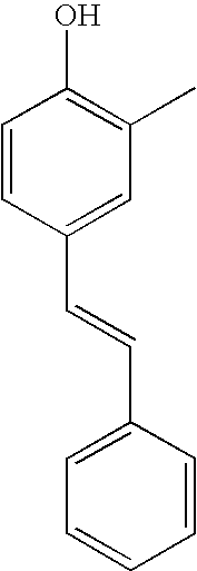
C1=CC(C=CC2=CC=CC=C2)=CC(C)=C1O
